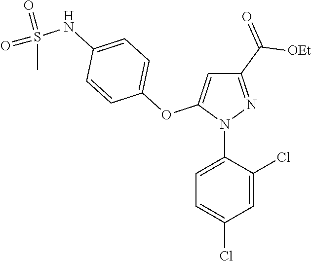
C1=C(N2N=C(C(=O)[OEt])C=C2OC2=CC=C(NS(=O)(C)=O)C=C2)C(Cl)=CC(Cl)=C1
